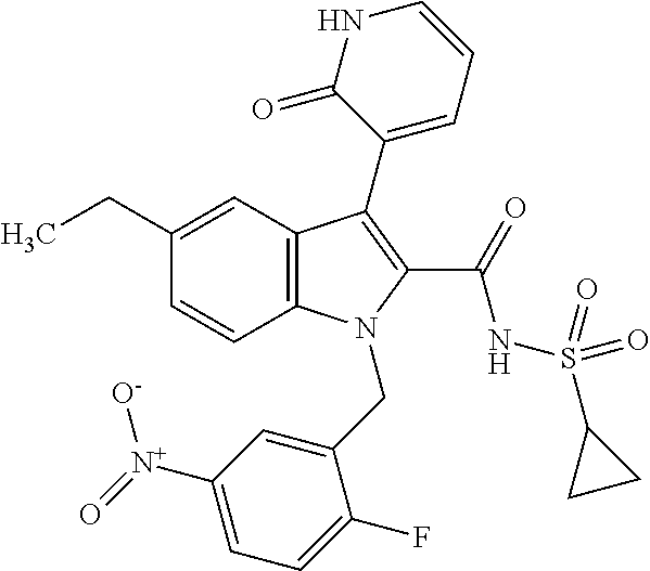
C12=C(C=C(CC)C=C1)C(C1=CC=CNC1=O)=C(C(=O)NS(C1CC1)(=O)=O)N2CC1=CC([N+](=O)[O-])=CC=C1F
